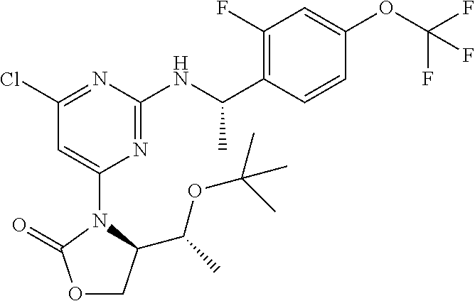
O1CC(C(C)OC(C)(C)C)N(C2=CC(Cl)=NC(NC(C3=C(F)C=C(OC(F)(F)F)C=C3)C)=N2)C1=O
